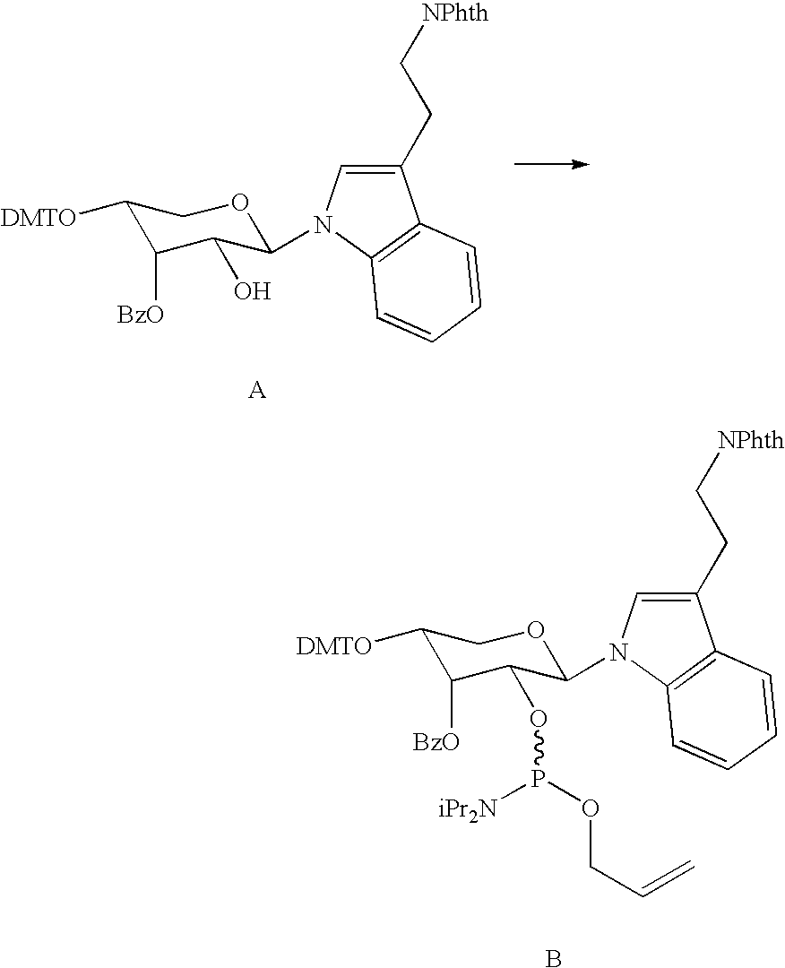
C1([DMTO])C([BzO])C(OP(OCC=C)[iPr2N])C(N2C=C(CC[NPhth])C3=C2C=CC=C3)OC1.B.C1([DMTO])C([BzO])C(O)C(N2C=C(CC[NPhth])C3=C2C=CC=C3)OC1.[A]
